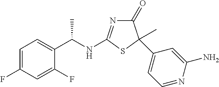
C1=C(F)C=C(F)C(C(NC2=NC(=O)C(C3=CC=NC(N)=C3)(C)S2)C)=C1
